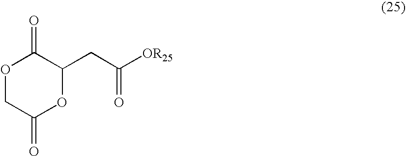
C1(=O)OCC(=O)OC1CC([OR25])=O
